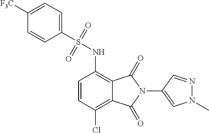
C1=CC(Cl)=C2C(=C1NS(=O)(=O)C1=CC=C([F3C])C=C1)C(=O)N(C1=CN(C)N=C1)C2=O
